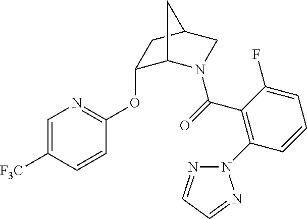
C1(OC2=NC=C([F3C])C=C2)C2N(C(C3=C(N4N=CC=N4)C=CC=C3F)=O)CC(C1)C2
